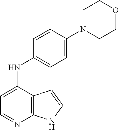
C12=C(C(NC3=CC=C(N4CCOCC4)C=C3)=CC=N1)C=CN2
